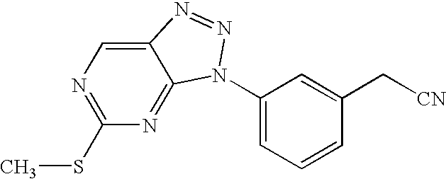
C12=CN=C(SC)N=C1N(C1=CC=CC(C[CN])=C1)N=N2
